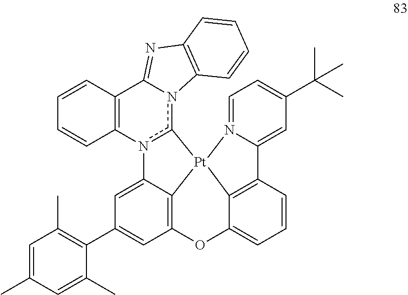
C1=C2C3=C(C=C1C1=C(C)C=C(C)C=C1C)OC1=CC=CC4=C1[Pt]3(c1n2C2=C(C3=NC5=C(n13)C=CC=C5)C=CC=C2)N1=CC=C(C(C)(C)C)C=C41
